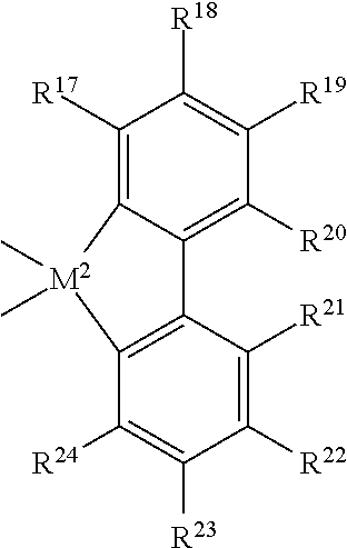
C1([R22])=C([R21])C2=C(C([R24])=C1[R23])[M2](C)(C)C1=C([R17])C([R18])=C([R19])C([R20])=C21
